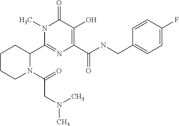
C1(C2CCCCN2C(=O)CN(C)C)=NC(C(NCC2=CC=C(F)C=C2)=O)=C(O)C(=O)N1C
